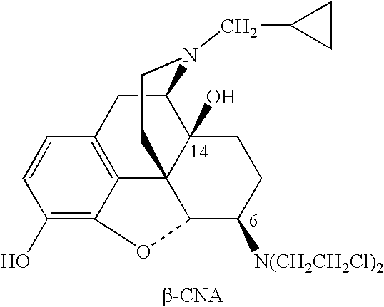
C1=CC(O)=C2C3=C1CC1C4(O)C3(CCN1CC1CC1)C(C([N(CH2CH2Cl)2])CC4)O2
